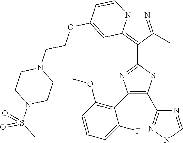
N1C=NC(C2=C(C3=C(OC)C=CC=C3F)N=C(C3=C4N(N=C3C)C=CC(OCCN3CCN(S(C)(=O)=O)CC3)=C4)S2)=N1
